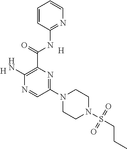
[H].[H].C1(N2CCN(S(=O)(=O)CCC)CC2)=NC(C(=O)NC2=NC=CC=C2)=C(N)N=C1
